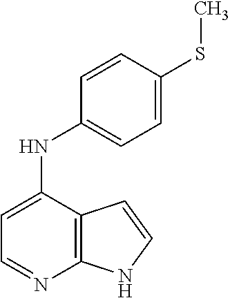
C1=C(NC2=CC=C(SC)C=C2)C2=C(N=C1)NC=C2
